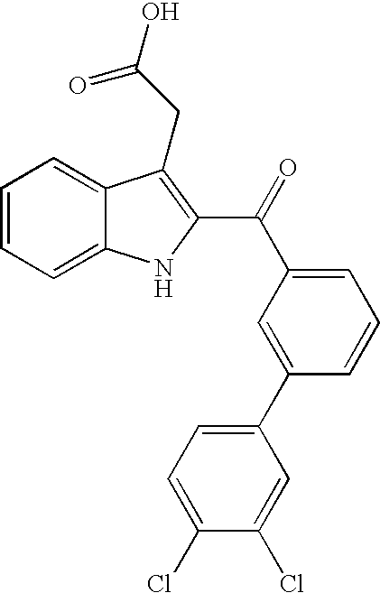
C1=CC=C2C(=C1)C(CC(O)=O)=C(C(=O)C1=CC=CC(C3=CC=C(Cl)C(Cl)=C3)=C1)N2
